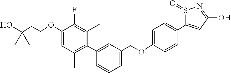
C1(OCCC(O)(C)C)=CC(C)=C(C2=CC(COC3=CC=C(C4=CC(O)=NS4=O)C=C3)=CC=C2)C(C)=C1F
